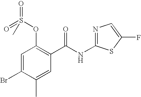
C1=C(Br)C(C)=CC(C(NC2=NC=C(F)S2)=O)=C1OS(=O)(=O)C
